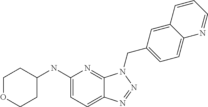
C1(NC2CCOCC2)=CC=C2C(=N1)N(CC1=CC=C3C(=C1)C=CC=N3)N=N2
